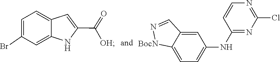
C1=N[BocN]C2=CC=C(NC3=NC(Cl)=NC=C3)C=C12.C1=C(Br)C=C2C(=C1)C=C(C(=O)[OH])N2
